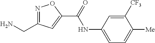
N1=C(CN)C=C(C(=O)NC2=CC=C([Me])C([CF3])=C2)O1
